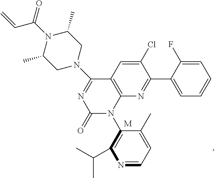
N1=CC=C(C)C(N2C3=C(C(N4CC(C)N(C(C=C)=O)C(C)C4)=NC2=O)C=C(Cl)C(C2=CC=CC=C2F)=N3)=C1C(C)C.[M]
